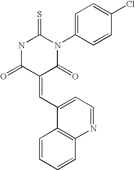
N1C(=S)N(C2=CC=C(Cl)C=C2)C(=O)C(=CC2=CC=NC3=C2C=CC=C3)C1=O
